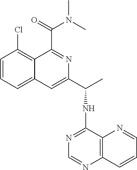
C1=CC=C2C(=C1Cl)C(C(=O)N(C)C)=NC(C(C)NC1=NC=NC3=C1N=CC=C3)=C2
